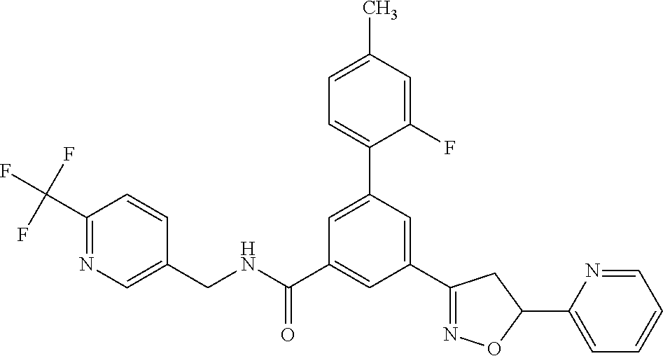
C1(CNC(=O)C2=CC(C3=NOC(C4=CC=CC=N4)C3)=CC(C3=CC=C(C)C=C3F)=C2)=CN=C(C(F)(F)F)C=C1
